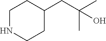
N1CCC(CC(C)(C)O)CC1
